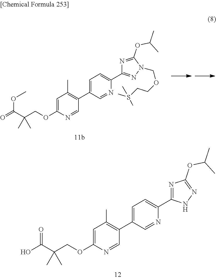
C1=C(OCC(C(O)=O)(C)C)N=CC(C2=CC=C(C3=NC(OC(C)C)=NN3)N=C2)=C1C.C1=C(OCC(C(=O)OC)(C)C)N=CC(C2=CC=C(C3=NN(COCCS(C)(C)C)C(OC(C)C)=N3)N=C2)=C1C
